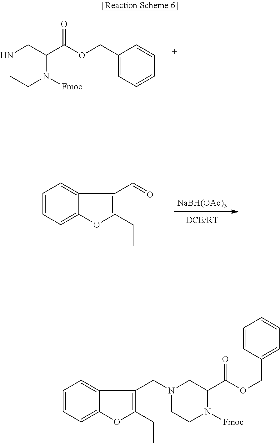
N1CCN([Fmoc])C(C(OCC2=CC=CC=C2)=O)C1.C1=CC=C2C(=C1)C(C=O)=C(CC)O2.[NaBH(OAc)3].C1=CC=C2C(=C1)C(CN1CCN([Fmoc])C(C(OCC3=CC=CC=C3)=O)C1)=C(CC)O2
